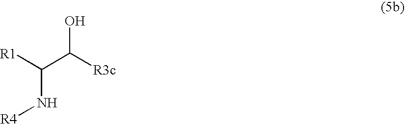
[R1]C(C([R3c])O)N[R4]
